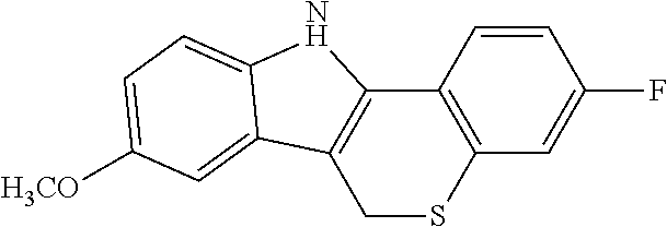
C1=CC2=C(C=C1F)SCC1=C2NC2=CC=C([H3CO])C=C12
